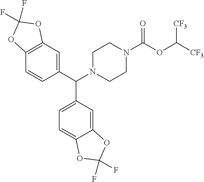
C12=C(C=C(C(N3CCN(C(OC([CF3])[CF3])=O)CC3)C3=CC=C4C(=C3)OC(F)(F)O4)C=C1)OC(F)(F)O2
